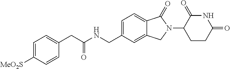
C1(CC(NCC2=CC=C3C(=C2)CN(C2CCC(=O)NC2=O)C3=O)=O)=CC=C([MeO2S])C=C1
